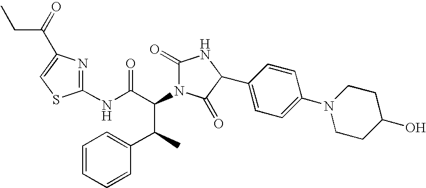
C1(NC(C(C(C2=CC=CC=C2)C)N2C(=O)NC(C3=CC=C(N4CCC(O)CC4)C=C3)C2=O)=O)=NC(C(=O)CC)=CS1
